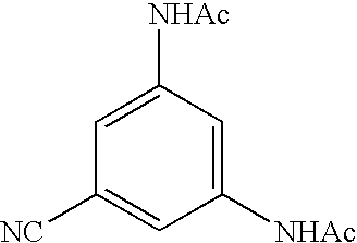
C1([NHAc])=CC([NHAc])=CC([NC])=C1
